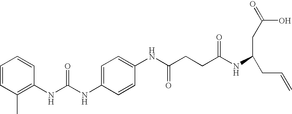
C1=C(NC(NC2=C(C)C=CC=C2)=O)C=CC(NC(CCC(NC(CC=C)CC(=O)O)=O)=O)=C1
